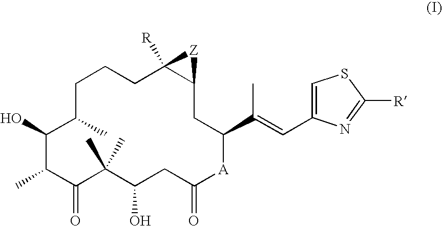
C1C(C)C(O)C(C)C(=O)C(C)(C)C(O)CC(=O)[A]C(C(=CC2=CSC([R])=N2)C)CC2C([R])(CC1)[Z]2
